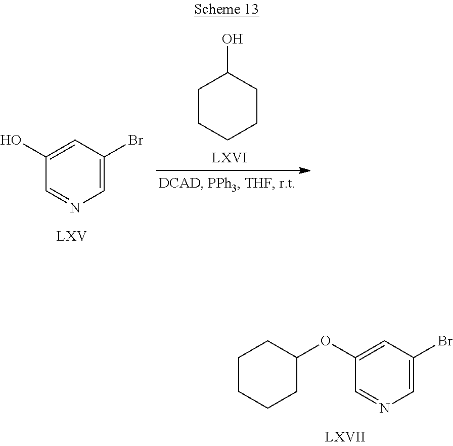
C1(O)=CC(Br)=CN=C1.C1CCCCC1O.C1(OC2CCCCC2)=CC(Br)=CN=C1
